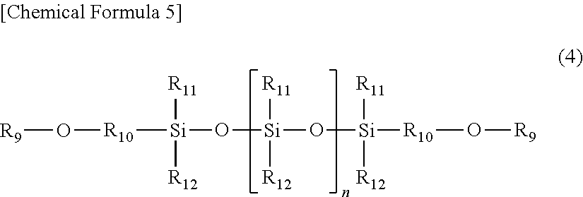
[R10]([Si](O[Si](O[Si]([R10]O[R9])([R11])[R12])([R11])[R12])([R11])[R12])O[R9]
